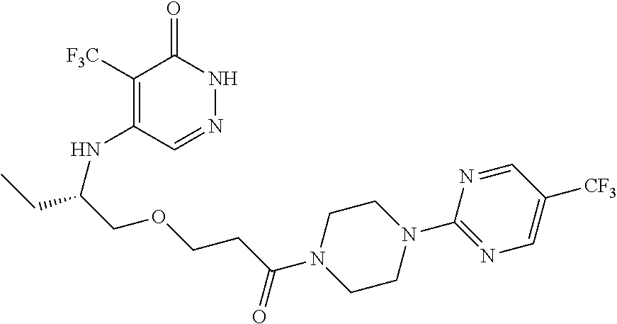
C1([F3C])=C(NC(CC)COCCC(N2CCN(C3=NC=C([CF3])C=N3)CC2)=O)C=NNC1=O
